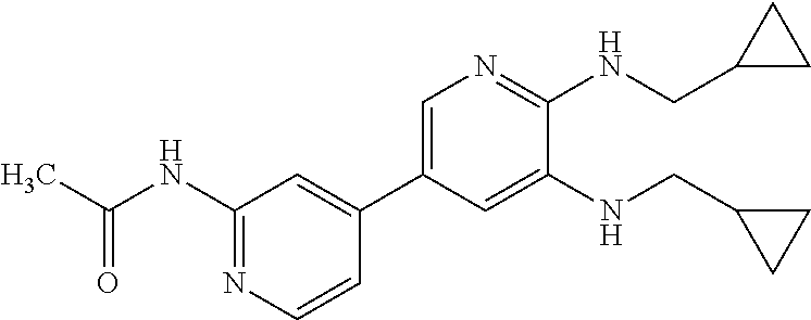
C1(NC(C)=O)=NC=CC(C2=CN=C(NCC3CC3)C(NCC3CC3)=C2)=C1
